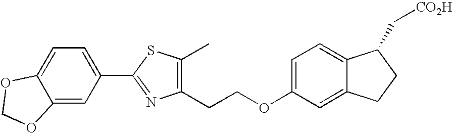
C1(CCOC2=CC=C3C(=C2)CCC3C[CO2H])=C(C)SC(C2=CC=C3C(=C2)OCO3)=N1
